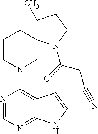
N1=CN=C2C(=C1N1CC3(CCC1)C(C)CCN3C(=O)CC#N)C=CN2
